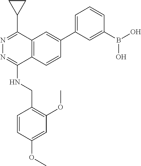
C12=C(C=CC(C3=CC=CC(B(O)O)=C3)=C1)C(NCC1=C(OC)C=C(OC)C=C1)=NN=C2C1CC1
